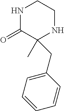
N1C(=O)C(CC2=CC=CC=C2)(C)NCC1
